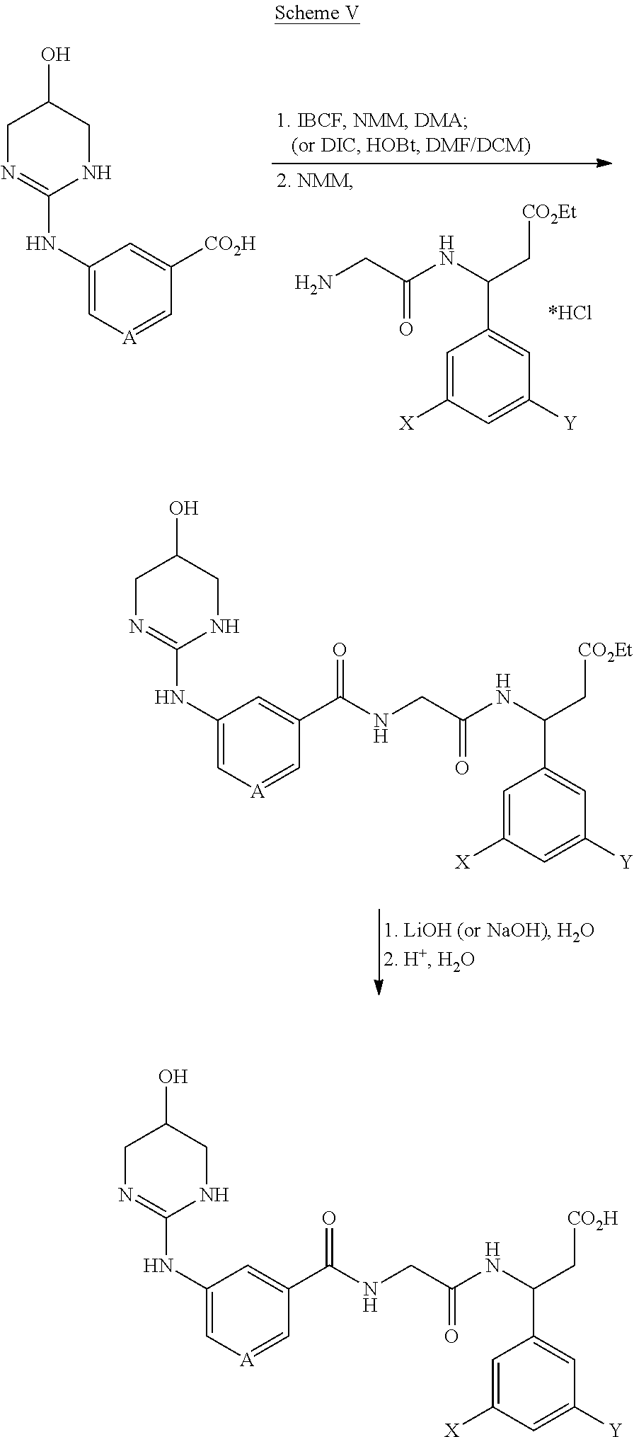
C1=C([X])C=C([Y])C=C1C(NC(CN)=O)C[CO2Et].C1N=C(NC2=C[A]=CC([CO2H])=C2)NCC1O.C1N=C(NC2=C[A]=CC(C(NCC(NC(C[CO2Et])C3=CC([Y])=CC([X])=C3)=O)=O)=C2)NCC1O.C1N=C(NC2=C[A]=CC(C(NCC(NC(C[CO2H])C3=CC([Y])=CC([X])=C3)=O)=O)=C2)NCC1O
